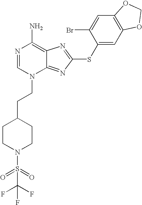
N1=CN(CCC2CCN(S(=O)(=O)C(F)(F)F)CC2)C2=NC(SC3=CC4=C(C=C3Br)OCO4)=NC2=C1N
